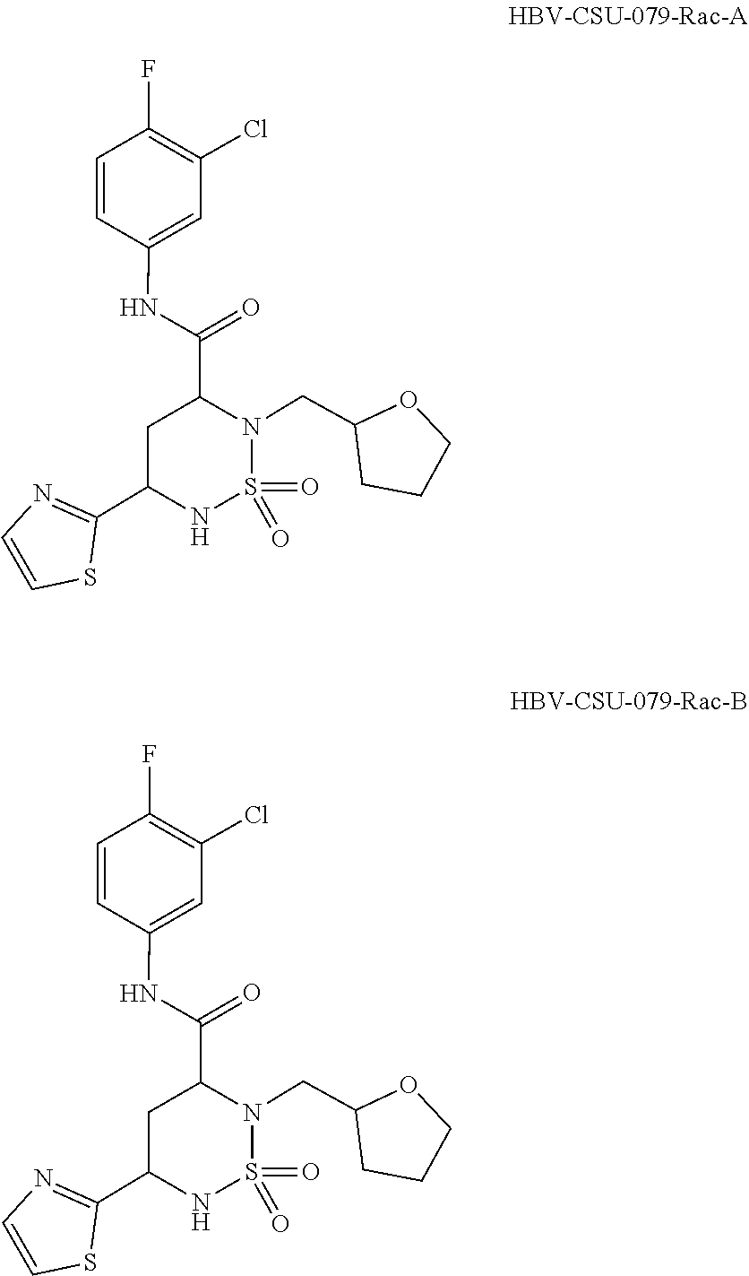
S1(=O)(=O)NC(C2=NC=CS2)CC(C(NC2=CC(Cl)=C(F)C=C2)=O)N1CC1CCCO1.S1(=O)(=O)NC(C2=NC=CS2)CC(C(NC2=CC(Cl)=C(F)C=C2)=O)N1CC1CCCO1
